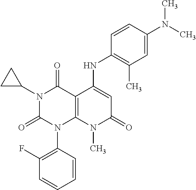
C1=CC(N2C3=C(C(=O)N(C4CC4)C2=O)C(NC2=C(C)C=C(N(C)C)C=C2)=CC(=O)N3C)=C(F)C=C1
